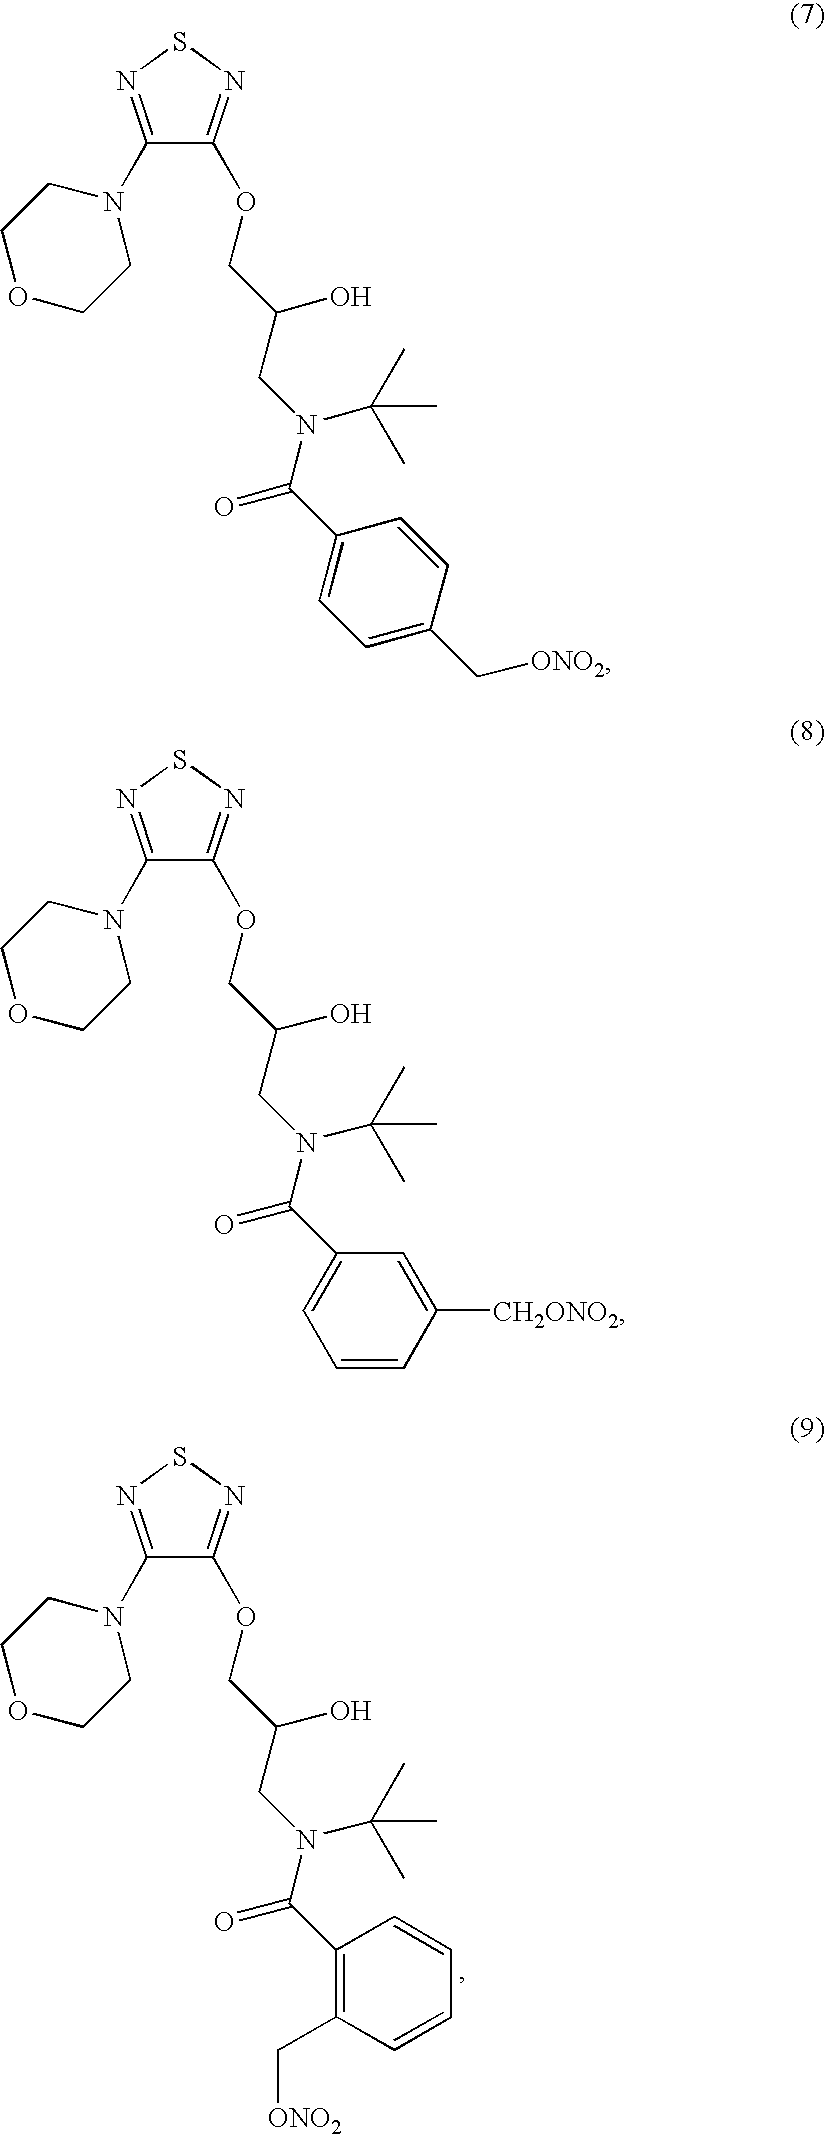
C1(N2CCOCC2)=NSN=C1OCC(O)CN(C(C)(C)C)C(C1=C(C[ONO2])C=CC=C1)=O.C1(N2CCOCC2)=NSN=C1OCC(O)CN(C(C)(C)C)C(C1=CC=C(C[ONO2])C=C1)=O.C1(N2CCOCC2)=NSN=C1OCC(O)CN(C(C)(C)C)C(C1=CC=CC([CH2ONO2])=C1)=O
